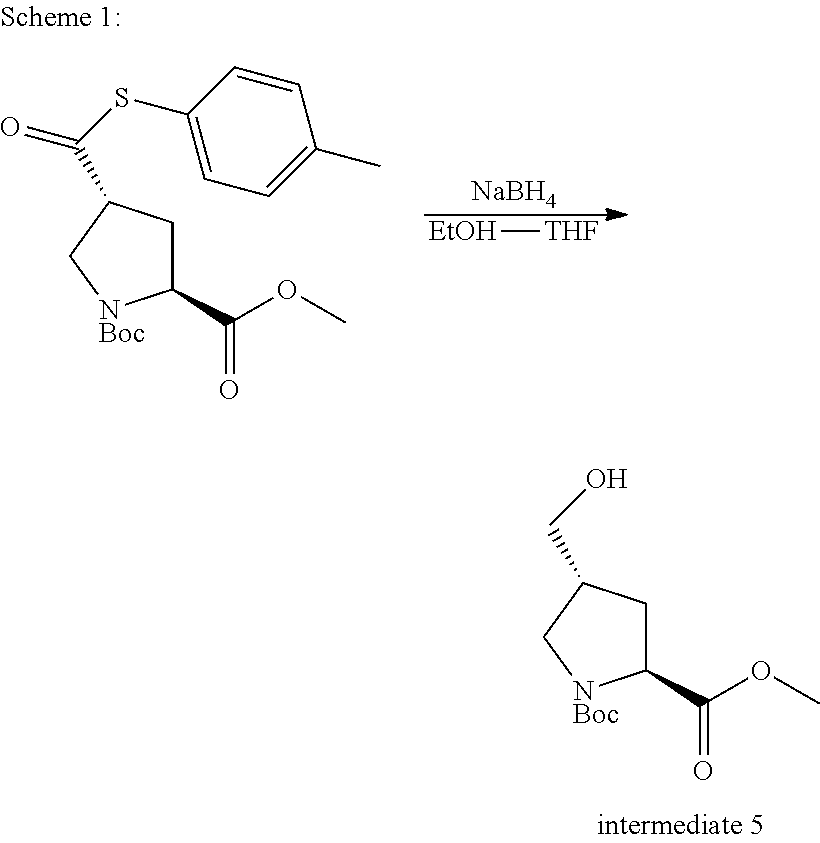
C1C(C(OC)=O)[NBoc]CC1CO.[NaBH4].[EtOH][THF].C1C(C(OC)=O)[NBoc]CC1C(SC1=CC=C(C)C=C1)=O
